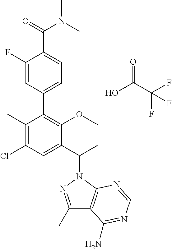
C1(C)=C(Cl)C=C(C(C)N2N=C(C)C3=C2N=CN=C3N)C(OC)=C1C1=CC=C(C(=O)N(C)C)C(F)=C1.O=C(C(F)(F)F)O
